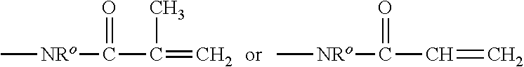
C[NRo]C(=O)C(=C)C.C[NRo]C(=O)C=C
